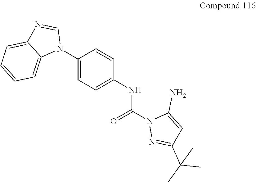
C1(N2C=NC3=CC=CC=C23)=CC=C(NC(N2N=C(C(C)(C)C)C=C2N)=O)C=C1
